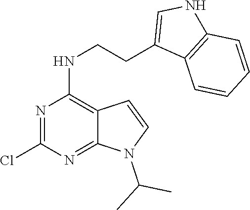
ClC1=NC(NCCC2=CNC3=C2C=CC=C3)=C2C(=N1)N(C(C)C)C=C2
